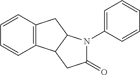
C12=C(C=CC=C1)CC1C2CC(=O)N1C1=CC=CC=C1
